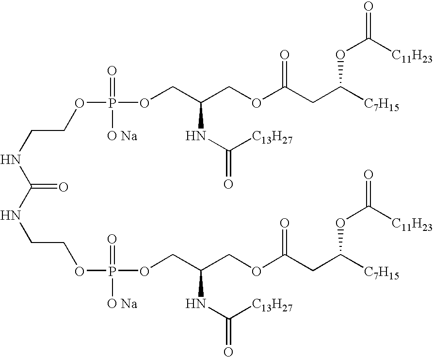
C(NC(=O)NCCOP([O Na])(=O)OCC(COC(CC([C7H15])OC(=O)[C11H23])=O)NC(=O)[C13H27])COP(=O)([O Na])OCC(COC(CC([C7H15])OC(=O)[C11H23])=O)NC([C13H27])=O
